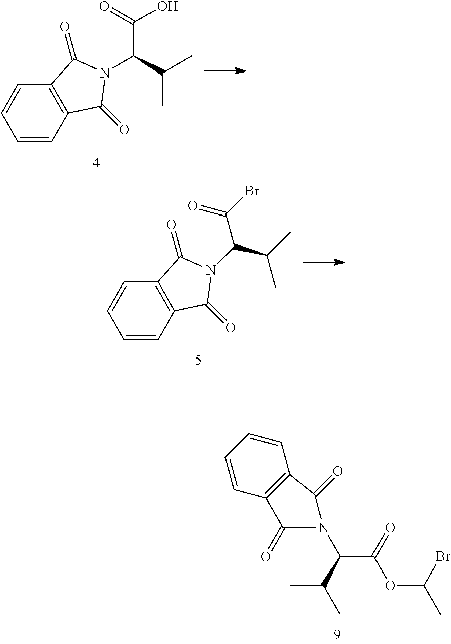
C1=CC2=C(C=C1)C(=O)N(C(C(=O)O)C(C)C)C2=O.C1=CC2=C(C=C1)C(=O)N(C(C(=O)Br)C(C)C)C2=O.C1(=O)N(C(C(OC(Br)C)=O)C(C)C)C(=O)C2=C1C=CC=C2
